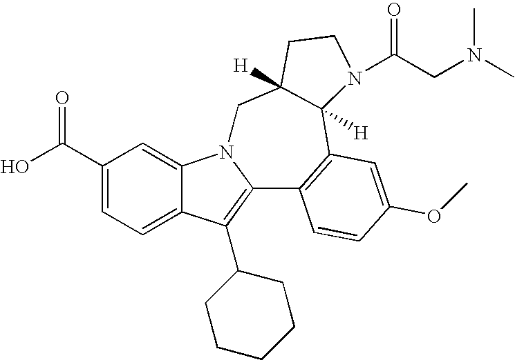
C1(C(O)=O)=CC=C2C(=C1)N1C(=C2C2CCCCC2)C2=C(C3([H])C([H])(C1)CCN3C(CN(C)C)=O)C=C(OC)C=C2
